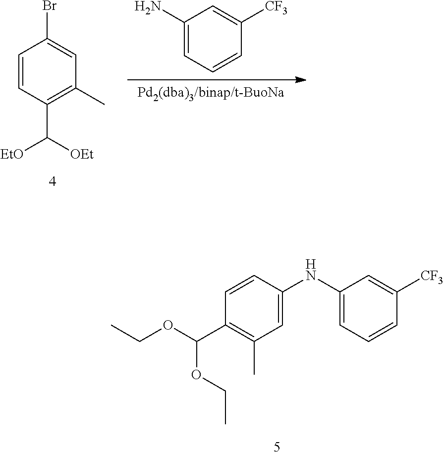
[Pd2(dba)3/binap/t-BuoNa].C1(N)=CC=CC([CF3])=C1.C1=CC(C([OEt])[EtO])=C(C)C=C1Br.C1(NC2=CC(C)=C(C(OCC)OCC)C=C2)=CC=CC([CF3])=C1
